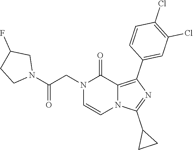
N1(CC(N2CC(F)CC2)=O)C=CN2C(=C(C3=CC(Cl)=C(Cl)C=C3)N=C2C2CC2)C1=O
